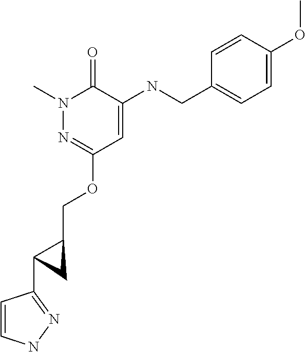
N1(C)N=C(OCC2CC2C2=NNC=C2)C=C(NCC2=CC=C(OC)C=C2)C1=O
